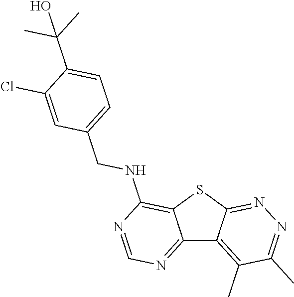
C12=NC=NC(NCC3=CC=C(C(C)(C)O)C(Cl)=C3)=C1SC1=NN=C(C)C(C)=C21
